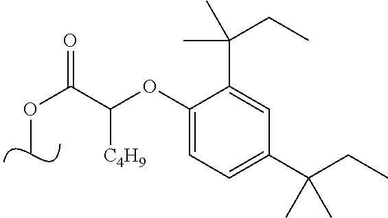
COC(=O)C(OC1=CC=C(C(CC)(C)C)C=C1C(CC)(C)C)[C4H9]
